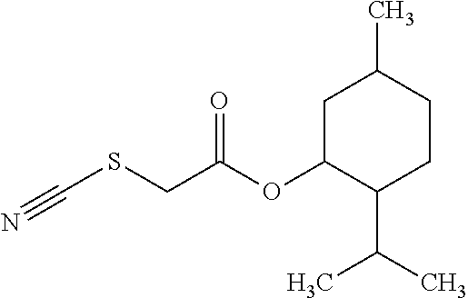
C1C(OC(CSC#N)=O)C(C(C)C)CCC1C
